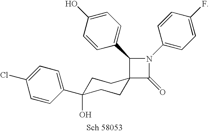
C1=CC(C2(O)CCC3(CC2)C(=O)N(C2=CC=C(F)C=C2)C3C2=CC=C(O)C=C2)=CC=C1Cl
